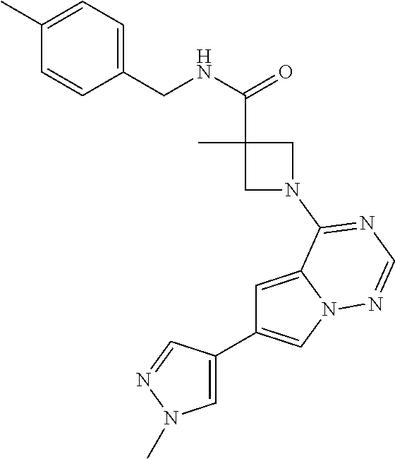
C1=C2N(C=C1C1=CN(C)N=C1)N=CN=C2N1CC(C)(C(NCC2=CC=C(C)C=C2)=O)C1
